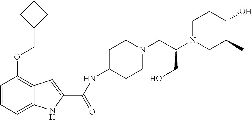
C1=CC=C2C(=C1OCC1CCC1)C=C(C(NC1CCN(CC(N3CC(C)C(O)CC3)CO)CC1)=O)N2
